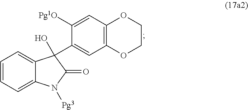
C1=C2C(=CC=C1)C(C1=CC3=C(C=C1[Pg1O])OCCO3)(O)C(=O)N2[Pg3]
